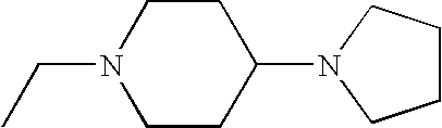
C1CC(N2CCCC2)CCN1CC
